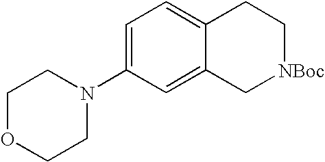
C1=C(N2CCOCC2)C=C2C(=C1)CC[NBoc]C2
